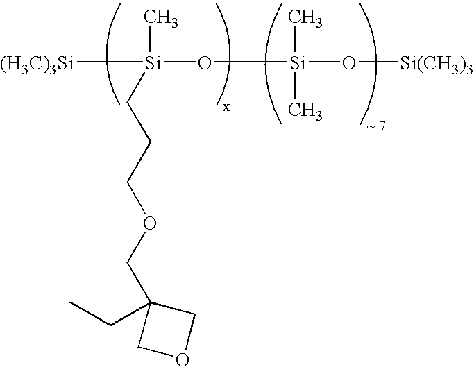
[(H3C)3Si][Si](C)(O[Si](O[Si(CH3)3])(C)C)CCCOCC1(CC)COC1
